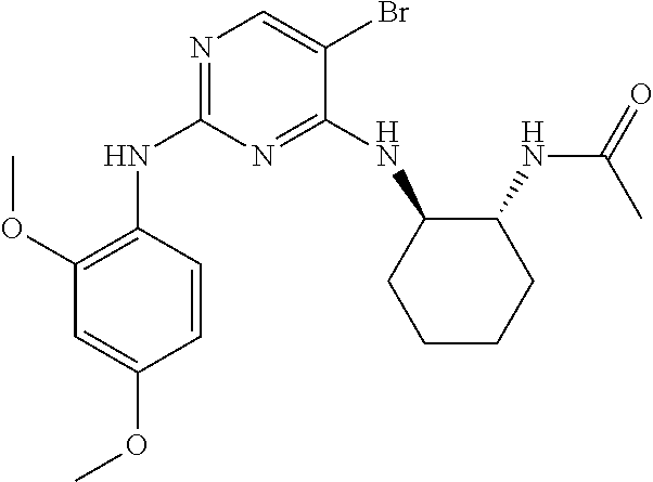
N1=C(NC2CCCCC2NC(=O)C)C(Br)=CN=C1NC1=C(OC)C=C(OC)C=C1
